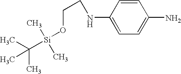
CC([Si](C)(C)OCCNC1=CC=C(N)C=C1)(C)C
